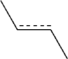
c(cC)C
